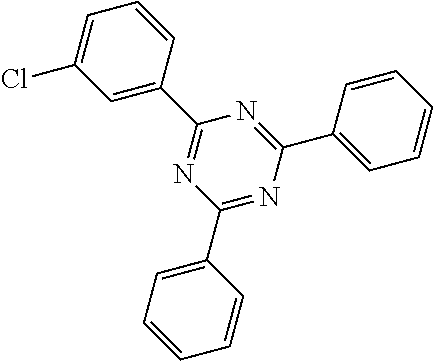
C1(C2=CC=CC=C2)=NC(C2=CC=CC=C2)=NC(C2=CC(Cl)=CC=C2)=N1
